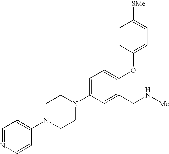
C1=C(N2CCN(C3=CC=NC=C3)CC2)C=C(CN[Me])C(OC2=CC=C([SMe])C=C2)=C1
